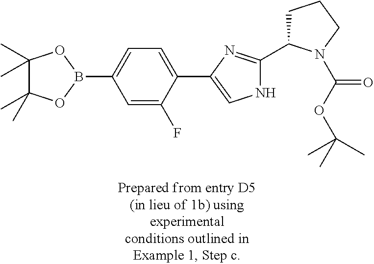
C1=C(F)C(C2=CNC(C3CCCN3C(=O)OC(C)(C)C)=N2)=CC=C1B1OC(C)(C)C(C)(C)O1
